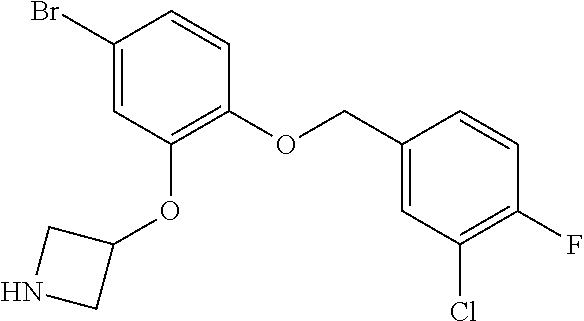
C1(OCC2=CC(Cl)=C(F)C=C2)=C(OC2CNC2)C=C(Br)C=C1
